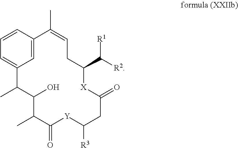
C1=CC2=CC(=C1)C(C)C(O)C(C)C(=O)[Y]C([R3])CC(=O)[X]C(C([R2])[R1])CC=C2C
